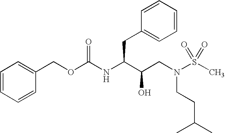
O(C(NC(C(CN(S(C)(=O)=O)CCC(C)C)O)CC1=CC=CC=C1)=O)CC1=CC=CC=C1
